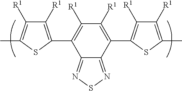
C1([R1])=C(C2=C([R1])C([R1])=C(C3=C([R1])C([R1])=C(C)S3)C3=NSN=C23)SC(C)=C1[R1]
